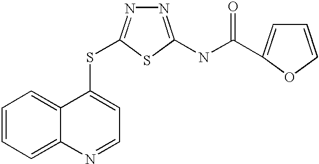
C1=CC=C2C(=C1)C(SC1=NN=C(NC(=O)C3=CC=CO3)S1)=CC=N2
